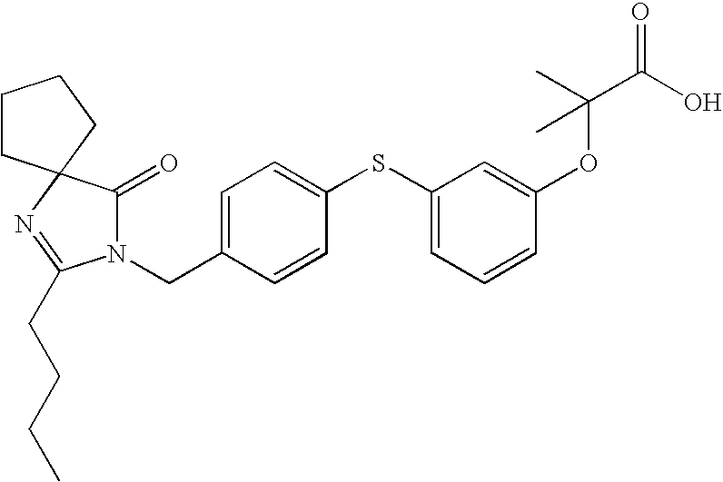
C1CC2(CC1)N=C(CCCC)N(CC1=CC=C(SC3=CC=CC(OC(C)(C(O)=O)C)=C3)C=C1)C2=O
